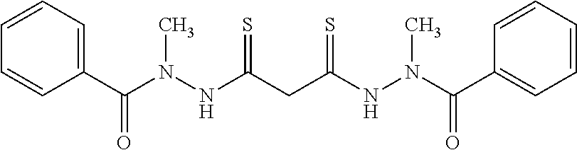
C1=CC(C(N(NC(CC(=S)NN(C)C(=O)C2=CC=CC=C2)=S)C)=O)=CC=C1
